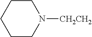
C1CN([CH2CH2])CCC1
